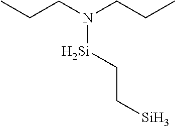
N([Si]CC[Si])(CCC)CCC
